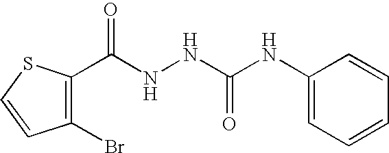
C1(C(NNC(NC2=CC=CC=C2)=O)=O)=C(Br)C=CS1
